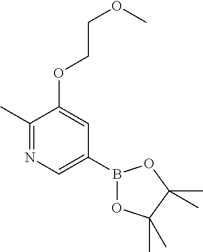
C1(C)=NC=C(B2OC(C)(C)C(C)(C)O2)C=C1OCCOC
